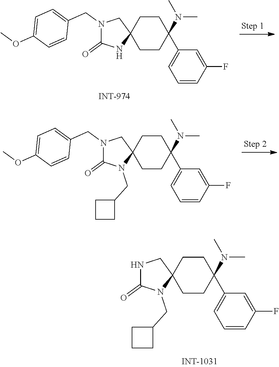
N1(CC2=CC=C(OC)C=C2)C(=O)N(CC2CCC2)C2(C1)CCC(C1=CC=CC(F)=C1)(N(C)C)CC2.N1C(=O)N(CC2CCC2)C2(C1)CCC(C1=CC=CC(F)=C1)(N(C)C)CC2.N1(CC2=CC=C(OC)C=C2)C(=O)NC2(C1)CCC(C1=CC=CC(F)=C1)(N(C)C)CC2
